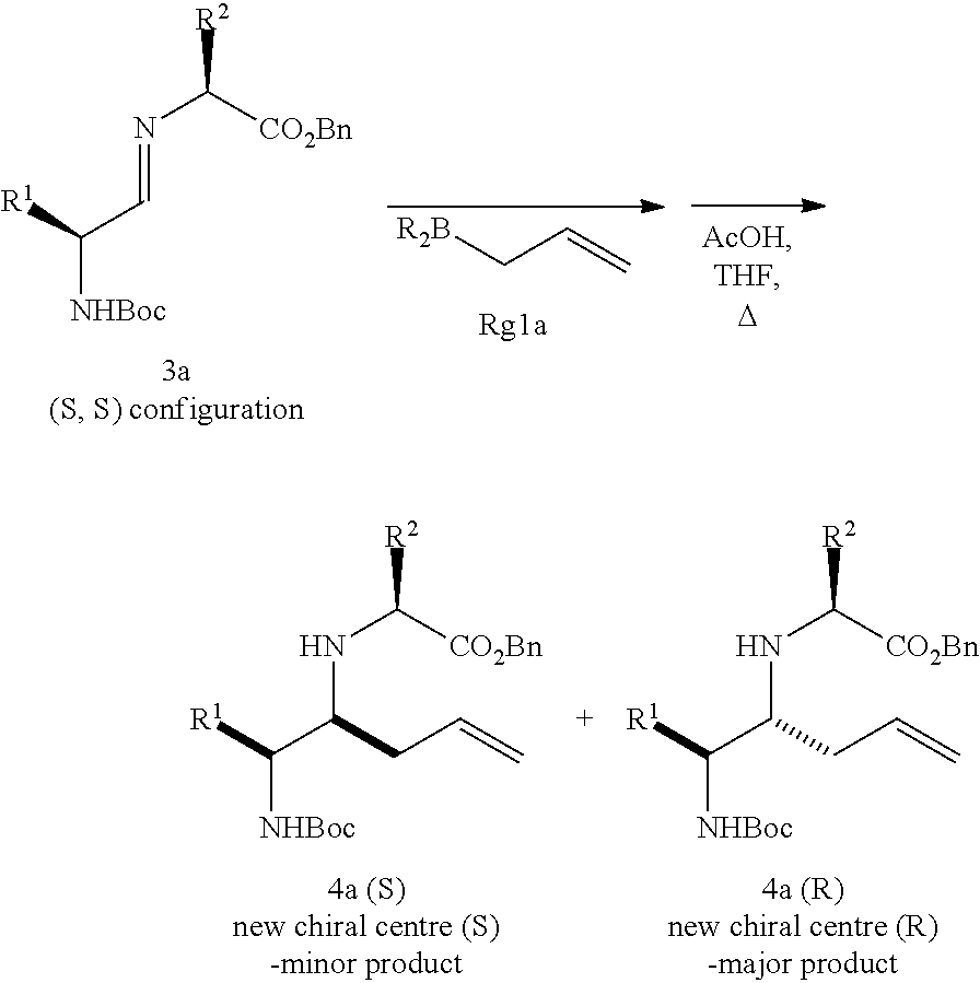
[NHBoc]C(C=NC([CO2Bn])[R2])[R1].[R2B]CC=C.[NHBoc]C(C(NC([CO2Bn])[R2])CC=C)[R1].[NHBoc]C(C(NC([CO2Bn])[R2])CC=C)[R1]
